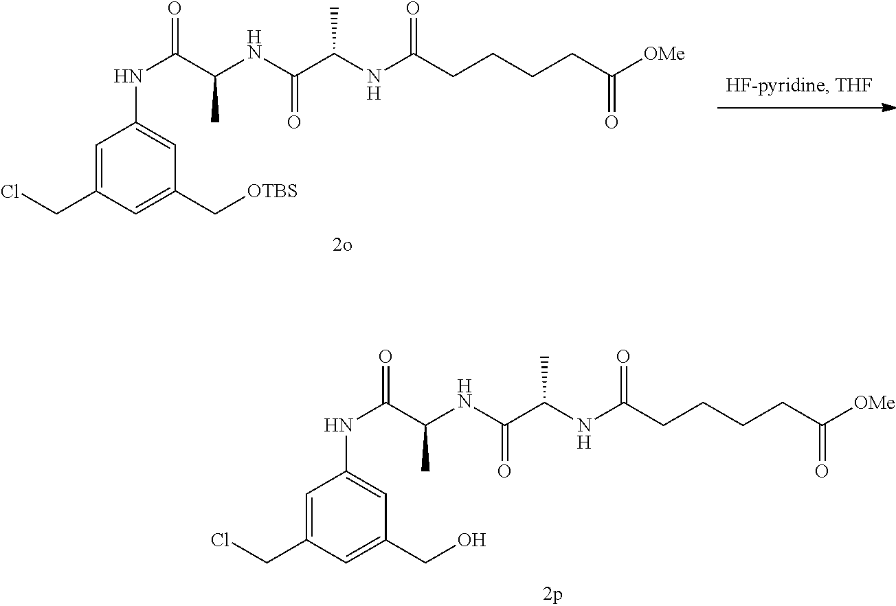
C(C(NC(C(=O)NC1=CC(CO)=CC(CCl)=C1)C)=O)(C)NC(CCCCC([OMe])=O)=O.C(C(NC(C(=O)NC1=CC(C[OTBS])=CC(CCl)=C1)C)=O)(C)NC(CCCCC([OMe])=O)=O
